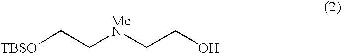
C(C[MeN]CCO)[TBSO]
